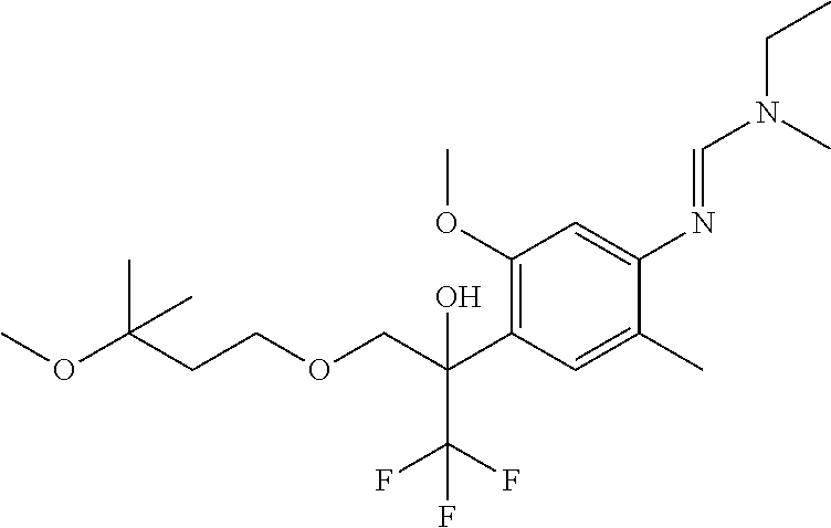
C1(OC)=C(C(COCCC(OC)(C)C)(O)C(F)(F)F)C=C(C)C(N=CN(CC)C)=C1
